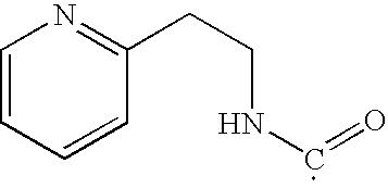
C1=CC=CC(CCNC=O)=N1
